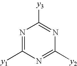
N1=C([y1])N=C([y2])N=C1[y3]
